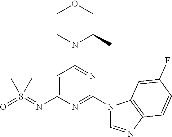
C1=C(N=S(=O)(C)C)N=C(N2C=NC3=C2C=C(F)C=C3)N=C1N1C(C)COCC1
